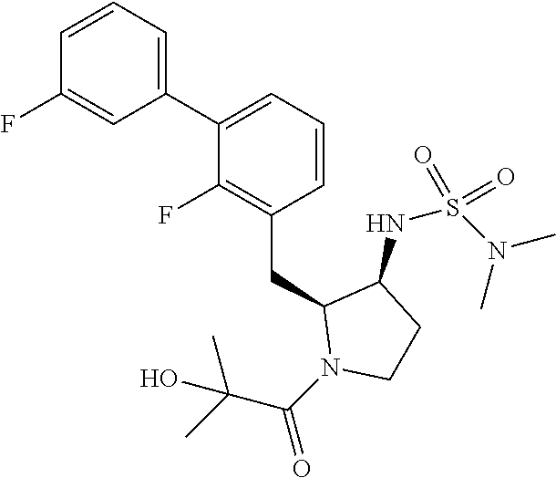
C1(C2=CC=CC(CC3N(C(C(C)(C)O)=O)CCC3NS(N(C)C)(=O)=O)=C2F)=CC=CC(F)=C1
